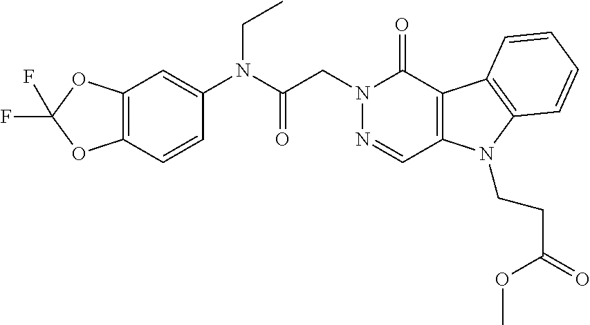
C12=C(C(=O)N(CC(=O)N(C3=CC4=C(C=C3)OC(F)(F)O4)CC)N=C1)C1=C(N2CCC(=O)OC)C=CC=C1
